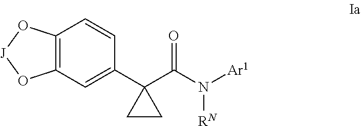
C12=C(C=C(C3(C(N([Ar1])[RN])=O)CC3)C=C1)O[J]O2
